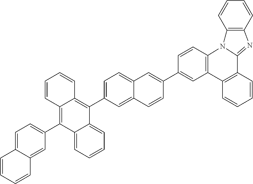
C12=CC=C(C3=C4C(=C(C5=CC=C6C(=C5)C=CC=C6)C5=CC=CC=C35)C=CC=C4)C=C1C=CC(C1=CC3=C(C=C1)N1C(=NC4=C1C=CC=C4)C1=C3C=CC=C1)=C2
